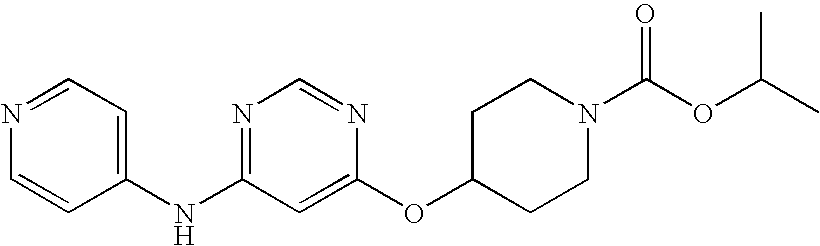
N1=CC=C(NC2=NC=NC(OC3CCN(C(OC(C)C)=O)CC3)=C2)C=C1
